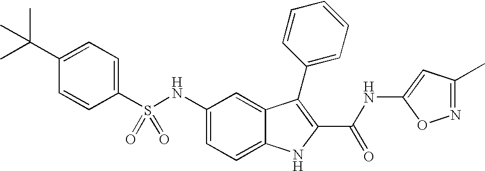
C1(C(C)(C)C)=CC=C(S(NC2=CC=C3C(=C2)C(C2=CC=CC=C2)=C(C(NC2=CC(C)=NO2)=O)N3)(=O)=O)C=C1
